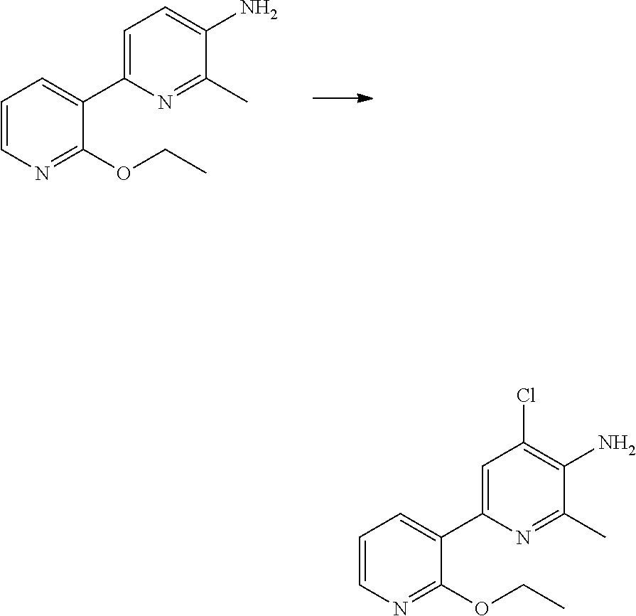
C1=C(C2=CC=CN=C2OCC)N=C(C)C(N)=C1.C1=C(C2=CC=CN=C2OCC)N=C(C)C(N)=C1Cl
